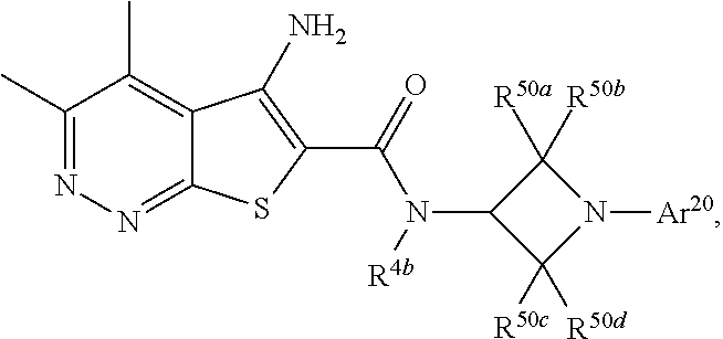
C1(C)=NN=C2C(=C1C)C(N)=C(C(N(C1C([R50c])([R50d])N([Ar20])C1([R50b])[R50a])[R4b])=O)S2
